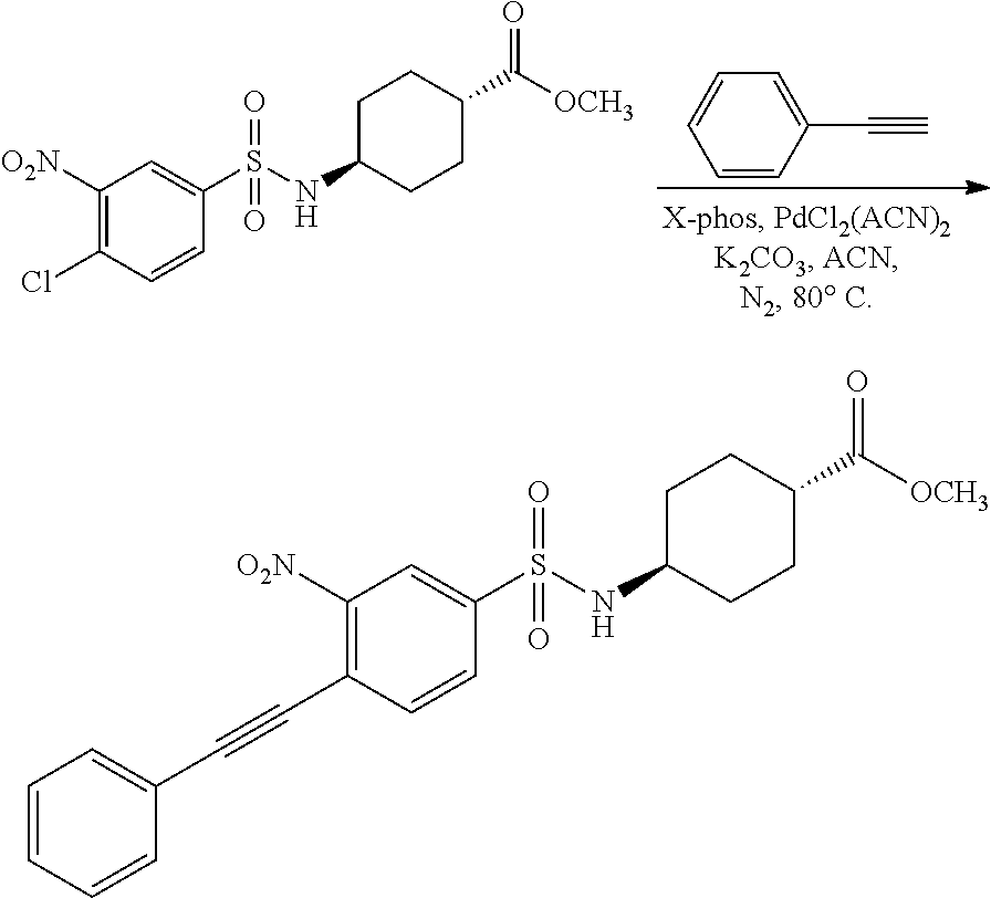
C1(C#C)=CC=CC=C1.C1([O2N])=C(Cl)C=CC(S(=O)(=O)NC2CCC(C(=O)[OCH3])CC2)=C1.C1([O2N])=C(C#CC2=CC=CC=C2)C=CC(S(=O)(=O)NC2CCC(C(=O)[OCH3])CC2)=C1
